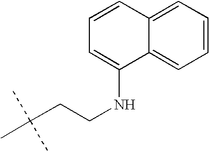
C12=CC=CC=C1C(NCCC(C)(C)C)=CC=C2
